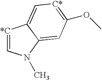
[*C]1=CN(C)C2=CC(OC)=[C*]C=C12
